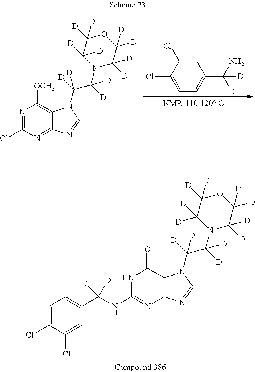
N1C(NC(C2=CC=C(Cl)C(Cl)=C2)([D])[D])=NC2=C(C1=O)N(C(C(N1C([D])([D])C([D])([D])OC([D])([D])C1([D])[D])([D])[D])([D])[D])C=N2.N1=C(Cl)N=C2C(=C1[OCH3])N(C(C(N1C([D])([D])C([D])([D])OC([D])([D])C1([D])[D])([D])[D])([D])[D])C=N2.C1=C(Cl)C(Cl)=CC=C1C(N)([D])[D]
